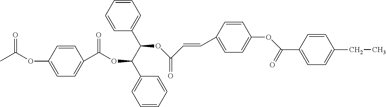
CC(OC1=CC=C(C(OC(C2=CC=CC=C2)C(C2=CC=CC=C2)OC(C=CC2=CC=C(OC(C3=CC=C(CC)C=C3)=O)C=C2)=O)=O)C=C1)=O
